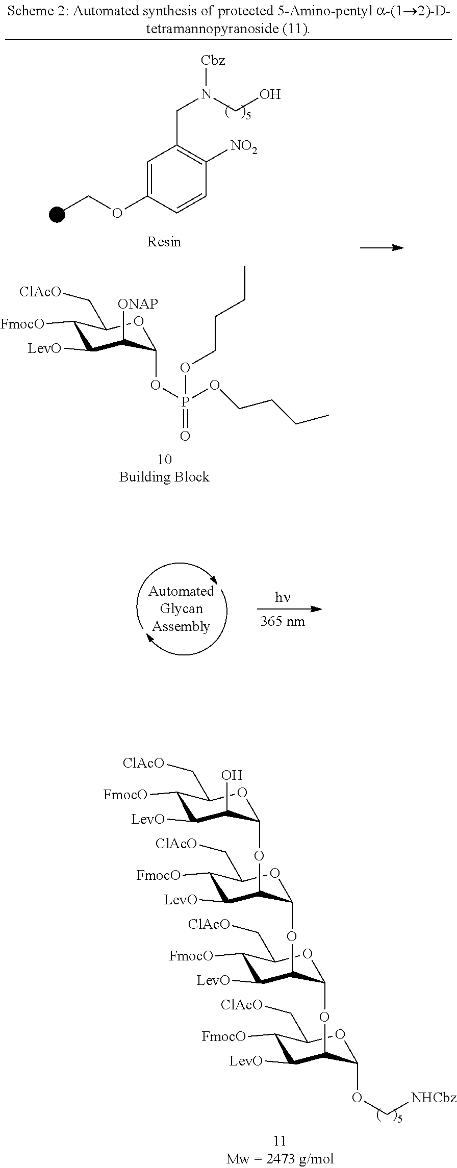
C1=C(OCC)C=CC([NO2])=C1CN(CO)[Cbz].C1([FmocO])C([LevO])C([ONAP])C(OP(OCCCC)(OCCCC)=O)OC1C[ClAcO].C1([FmocO])C([LevO])C(O)C(OC2C([LevO])C([FmocO])C(C[ClAcO])OC2OC2C([LevO])C([FmocO])C(C[ClAcO])OC2OC2C([LevO])C([FmocO])C(C[ClAcO])OC2OC[NHCbz])OC1C[ClAcO]
